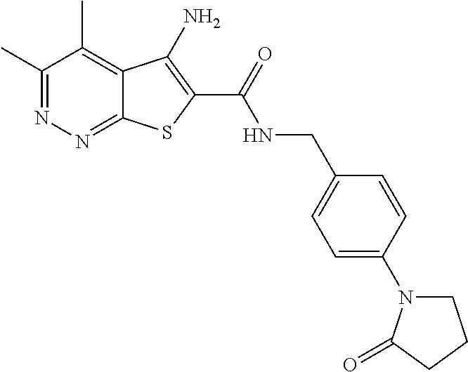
C1(C)=NN=C2C(=C1C)C(N)=C(C(=O)NCC1=CC=C(N3CCCC3=O)C=C1)S2
